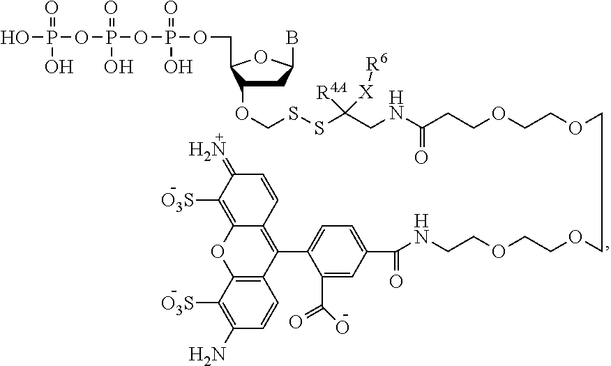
C1C(OCSSC(CNC(CCOCCOCCOCCOCCNC(C2=CC=C(C3=C4C(=C([O3S])C(=N)C=C4)OC4=C3C=CC(N)=C4[O3S])C(C(=O)O)=C2)=O)=O)([R4A])[X][R6])C(COP(OP(OP(O)(=O)O)(=O)O)(=O)O)OC1B
